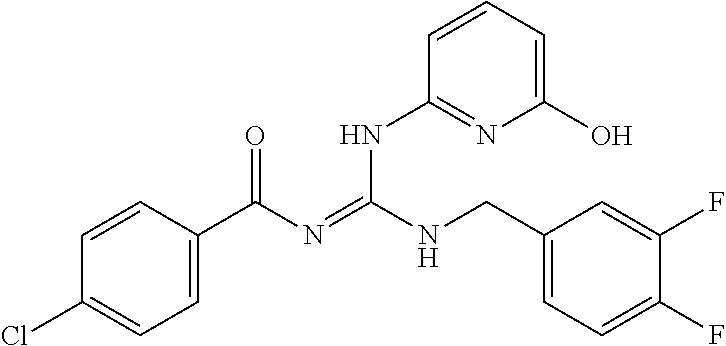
C1=CC(C(N=C(NCC2=CC=C(F)C(F)=C2)NC2=NC(O)=CC=C2)=O)=CC=C1Cl
